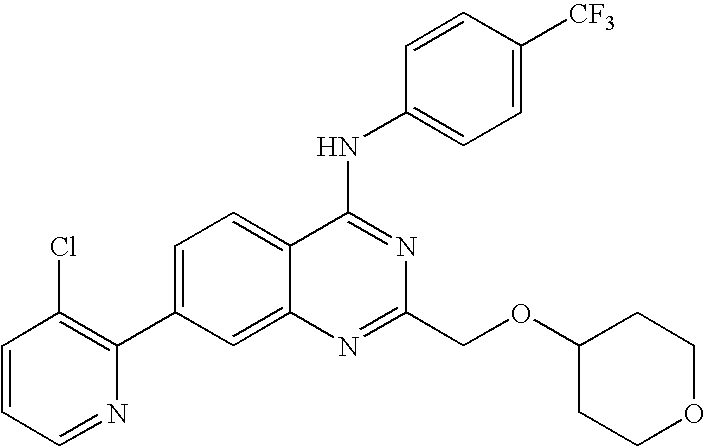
C1=CC=NC(C2=CC=C3C(=C2)N=C(COC2CCOCC2)N=C3NC2=CC=C([CF3])C=C2)=C1Cl
